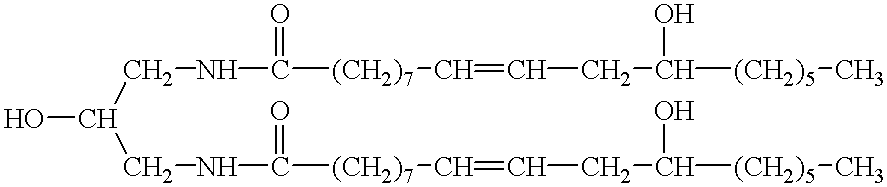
OC(CNC([(CH2)7]C=CCC(O)[(CH2)5]C)=O)CNC([(CH2)7]C=CCC(O)[(CH2)5]C)=O
